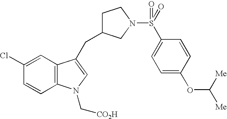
C1(Cl)=CC2=C(C=C1)N(C[CO2H])C=C2CC1CCN(S(=O)(C2=CC=C(OC([Me])[Me])C=C2)=O)C1
